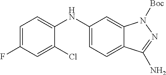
C1=C(F)C=C(Cl)C(NC2=CC=C3C(=C2)N([Boc])N=C3N)=C1
